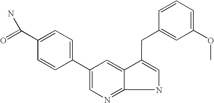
C1=C(C2=CC=C(C(=O)N)C=C2)C=C2C(=N1)NC=C2CC1=CC(OC)=CC=C1
